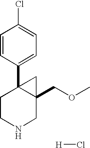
C1=CC(C23CCNCC2(COC)C3)=CC=C1Cl.[H]Cl
